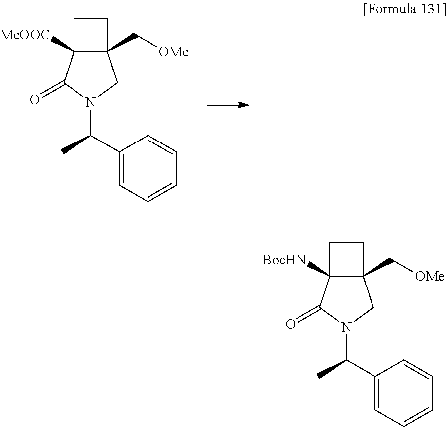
C1(C(N2CC3(C[OMe])C([MeOOC])(C2=O)CC3)C)=CC=CC=C1.C1(C(N2CC3(C[OMe])C([BocHN])(C2=O)CC3)C)=CC=CC=C1
